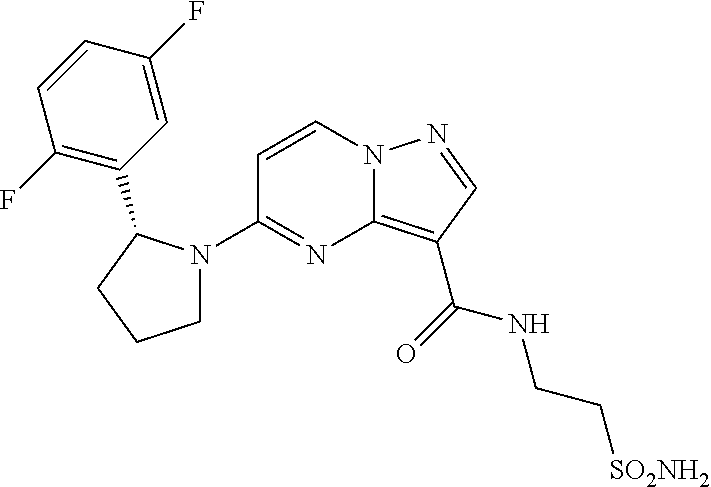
C1=CN2C(=C(C(=O)NCC[SO2NH2])C=N2)N=C1N1CCCC1C1=C(F)C=CC(F)=C1
